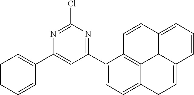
C1(C2=NC(Cl)=NC(C3=CC=CC=C3)=C2)=CC=C2C3=C1C=CC1=CC=CC(=CC2)C13
